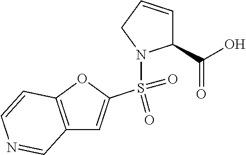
C12=C(OC(S(=O)(=O)N3C(C(O)=O)C=CC3)=C1)C=CN=C2
